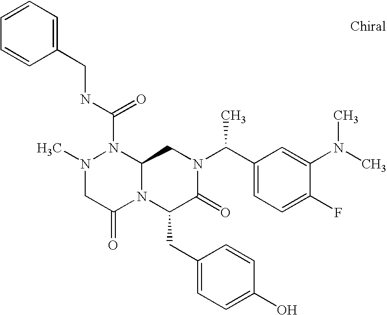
N(C(N1N(C)CC(=O)N2C1CN(C(C1=CC=C(F)C(N(C)C)=C1)C)C(=O)C2CC1=CC=C(O)C=C1)=O)CC1=CC=CC=C1
